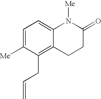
C1=C([Me])C(CC=C)=C2C(=C1)N([Me])C(=O)CC2
